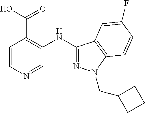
C1(NC2=C(C(O)=O)C=CN=C2)=NN(CC2CCC2)C2=C1C=C(F)C=C2
